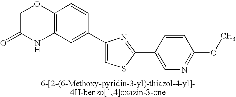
C1C(=O)NC2=C(O1)C=CC(C1=CSC(C3=CN=C(OC)C=C3)=N1)=C2
